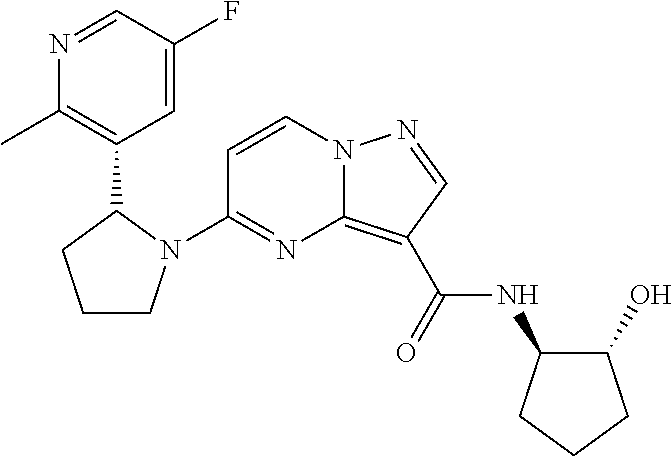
C1(N2CCCC2C2=C(C)N=CC(F)=C2)=NC2=C(C(=O)NC3C(O)CCC3)C=NN2C=C1
